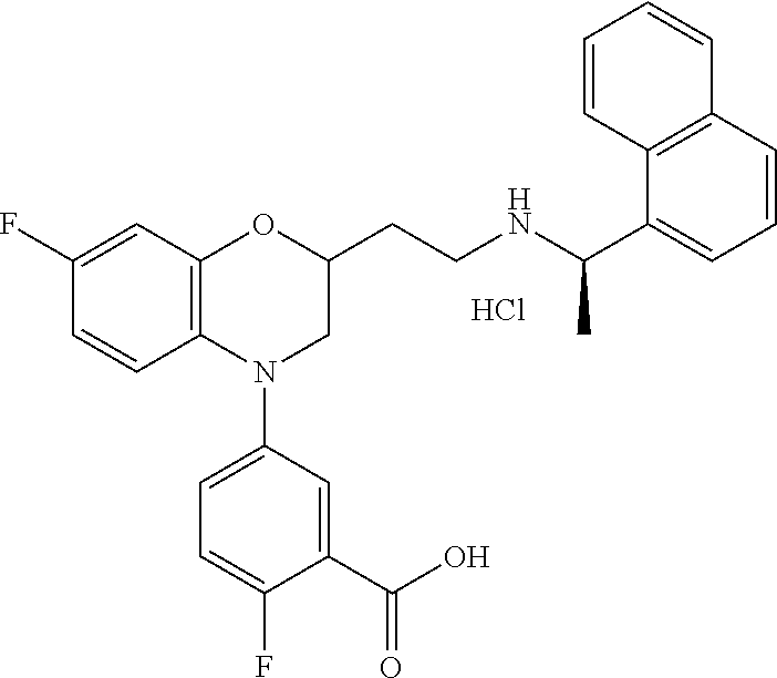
Cl.C12=C(OC(CCNC(C3=CC=CC4=C3C=CC=C4)C)CN1C1=CC=C(F)C(C(O)=O)=C1)C=C(F)C=C2
